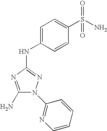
C1(N)=NC(NC2=CC=C(S(N)(=O)=O)C=C2)=NN1C1=NC=CC=C1
